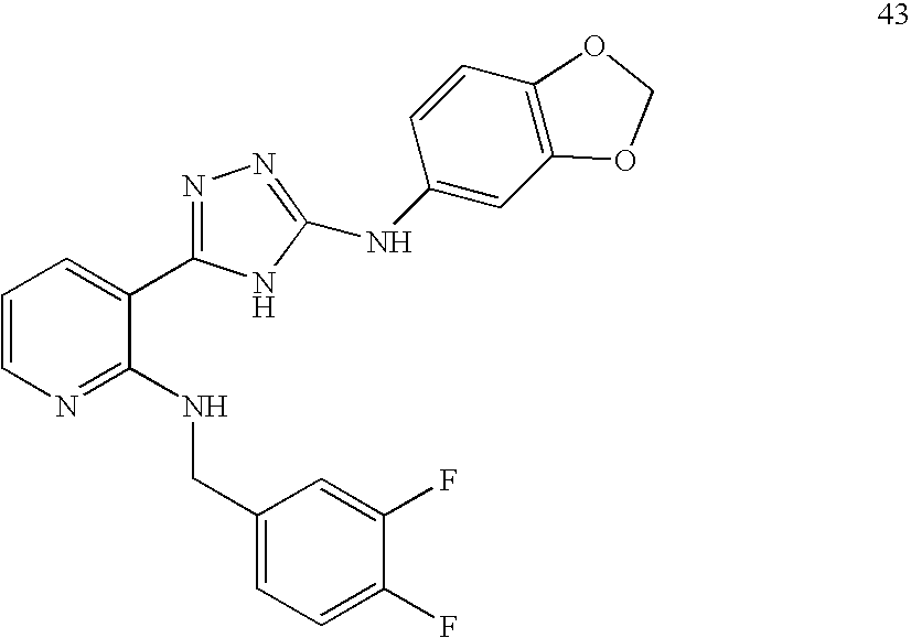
C1=CN=C(NCC2=CC=C(F)C(F)=C2)C(C2=NN=C(NC3=CC4=C(C=C3)OCO4)N2)=C1
